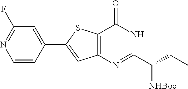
C1(C2=CC3=C(S2)C(=O)NC(C(CC)[NHBoc])=N3)=CC(F)=NC=C1
